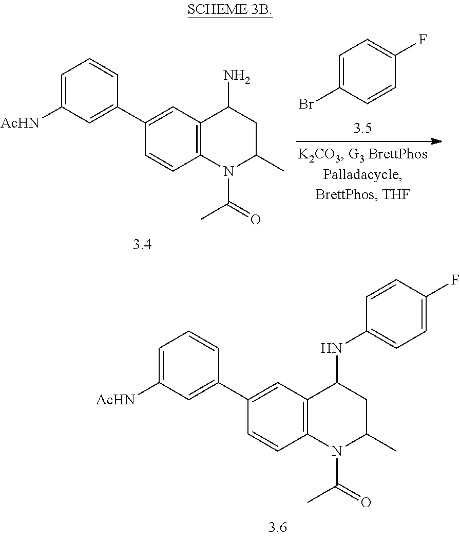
C12=C(N(C(=O)C)C(C)CC1NC1=CC=C(F)C=C1)C=CC(C1=CC([AcHN])=CC=C1)=C2.C12=C(N(C(=O)C)C(C)CC1N)C=CC(C1=CC([AcHN])=CC=C1)=C2.C1=C(Br)C=CC(F)=C1
